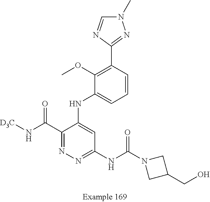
C1(NC2=CC(NC(N3CC(CO)C3)=O)=NN=C2C(N[D3C])=O)=CC=CC(C2=NN(C)C=N2)=C1OC
